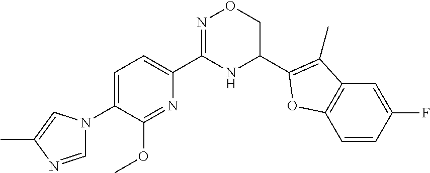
C1=C(N2C=NC(C)=C2)C(OC)=NC(C2=NOCC(C3=C(C)C4=C(O3)C=CC(F)=C4)N2)=C1
